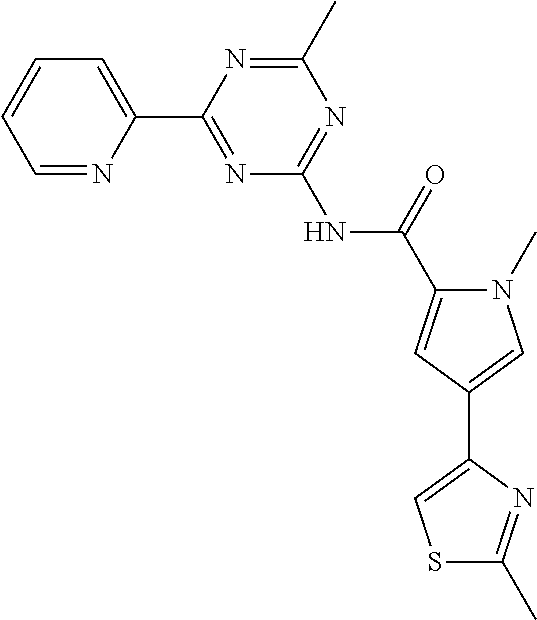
C1=NC(C2=NC(NC(=O)C3=CC(C4=CSC(C)=N4)=CN3C)=NC(C)=N2)=CC=C1
